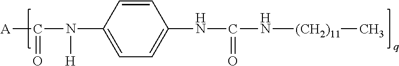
[A]C(=O)N(C1=CC=C(NC(=O)N[(CH2)11]C)C=C1)[H]
